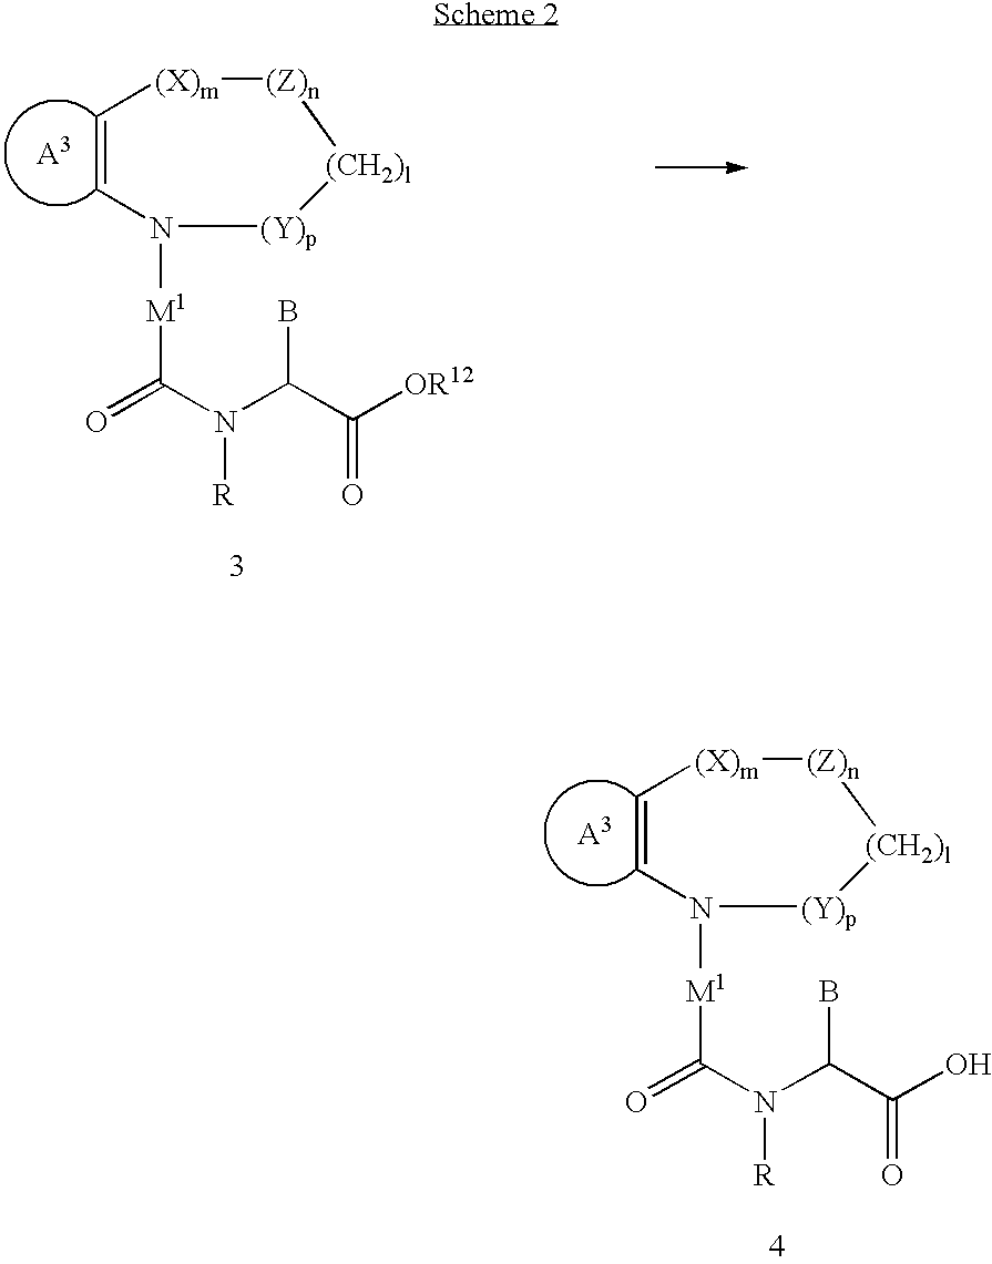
C1=CN([M1]C(=O)N(C(C(O)=O)B)[R])[(Y)p][(CH2)l][(Z)n][(X)m]1.C1=CN([M1]C(=O)N(C(C([OR12])=O)B)[R])[(Y)p][(CH2)l][(Z)n][(X)m]1
